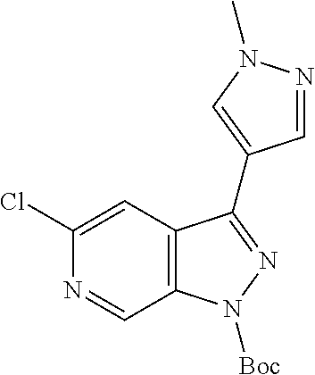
N1=CC2=C(C=C1Cl)C(C1=CN(C)N=C1)=NN2[Boc]
